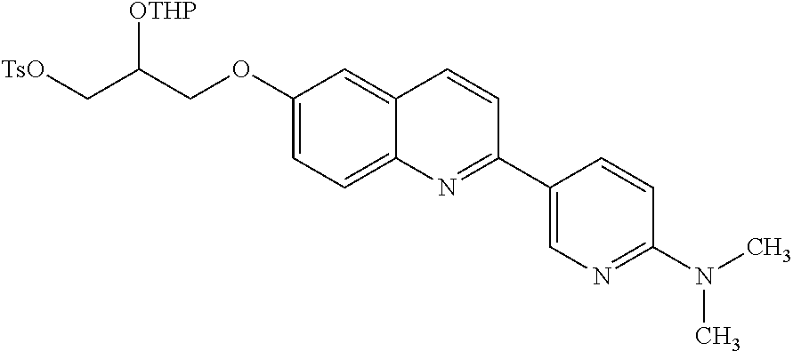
C1(OCC(C[TsO])[OTHP])=CC=C2C(=C1)C=CC(C1=CN=C(N(C)C)C=C1)=N2
